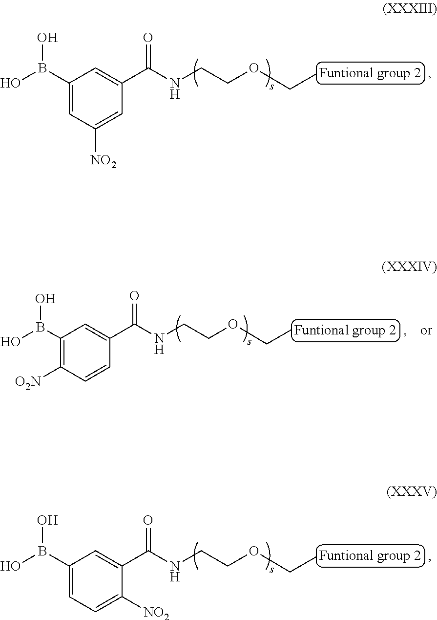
C1(B(O)O)=CC([NO2])=CC(C(=O)NCCOCC)=C1.C1(B(O)O)=C([O2N])C=CC(C(=O)NCCOCC)=C1.C1(B(O)O)=CC=C([NO2])C(C(=O)NCCOCC)=C1
